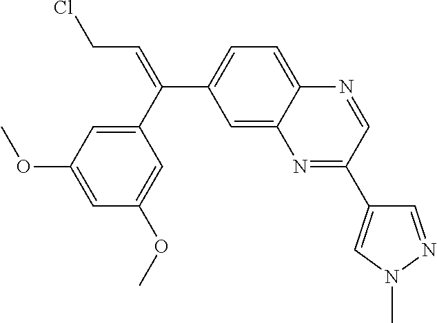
C1(C(=CCCl)C2=CC=C3C(=C2)N=C(C2=CN(C)N=C2)C=N3)=CC(OC)=CC(OC)=C1
